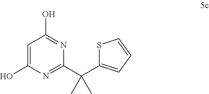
C1=C(O)N=C(C(C2=CC=CS2)(C)C)N=C1O
